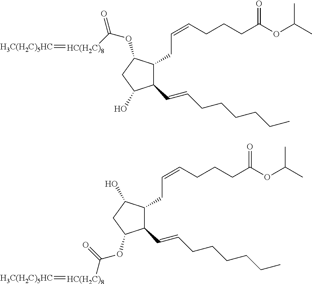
C(=CCCCCCC)C1C(CC=CCCCC(=O)OC(C)C)C(O)CC1OC([HC(H2C)8]=[H3C(H2C)5HC])=O.C(=CCCCCCC)C1C(CC=CCCCC(=O)OC(C)C)C(OC(=O)[HC(H2C)8]=[H3C(H2C)5HC])CC1O
